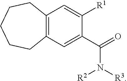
C12=C(C=C(C(=O)N([R2])[R3])C([R1])=C1)CCCCC2
